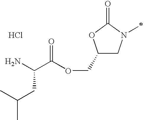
C1(COC(C(N)CC(C)C)=O)CN(C)C(=O)O1.Cl
